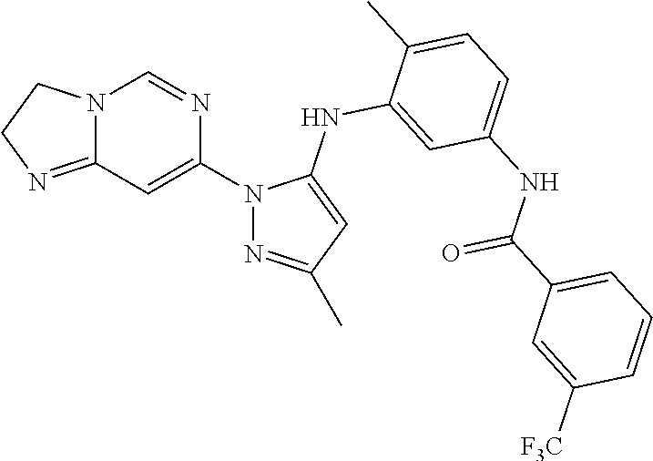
N12C(=NCC1)C=C(N1N=C(C)C=C1NC1=CC(NC(C3=CC=CC([F3C])=C3)=O)=CC=C1C)N=C2
